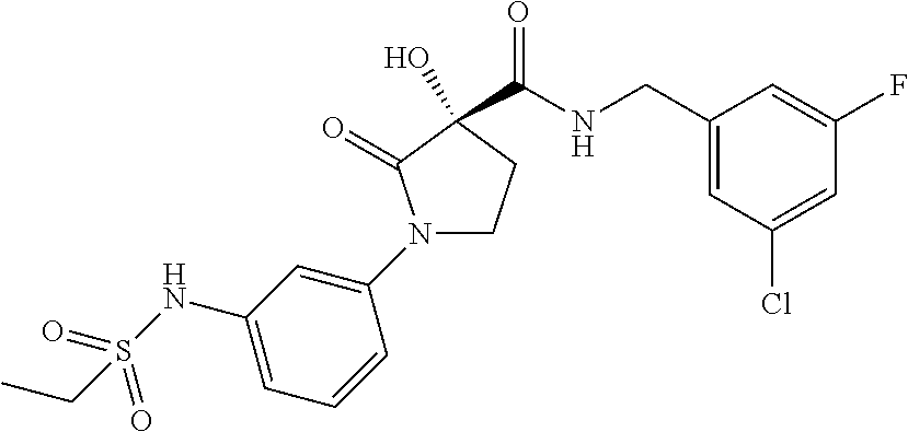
C1(N2CCC(O)(C(=O)NCC3=CC(Cl)=CC(F)=C3)C2=O)=CC(NS(=O)(=O)CC)=CC=C1
